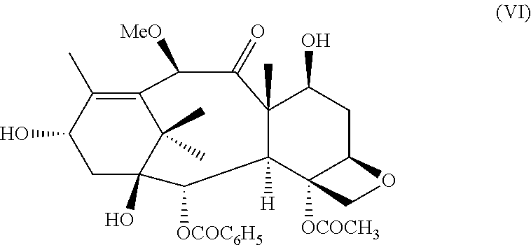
C1C2(O)C(C)(C)C(=C(C)C1O)C([MeO])C(=O)C1(C)C([H])(C2[OCOC6H5])C2([OCOCH3])C(CC1O)OC2
